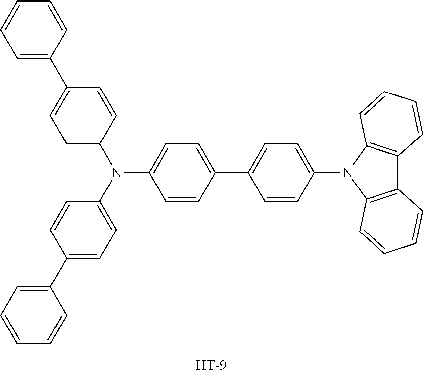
C1(C2=CC=C(N3C4=C(C5=C3C=CC=C5)C=CC=C4)C=C2)=CC=C(N(C2=CC=C(C3=CC=CC=C3)C=C2)C2=CC=C(C3=CC=CC=C3)C=C2)C=C1
